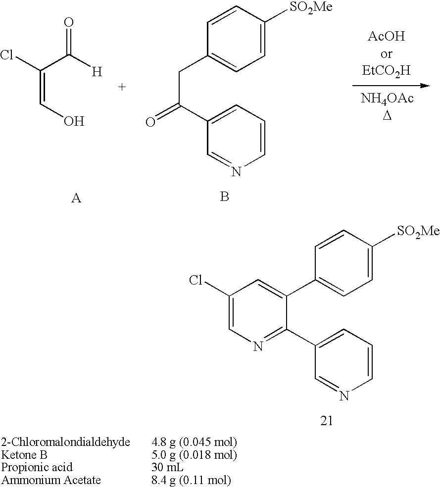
C1=CC([SO2Me])=CC=C1CC(=O)C1=CC=CN=C1.B.C(=CO)(C([H])=O)Cl.C1=CC([SO2Me])=CC=C1C1=CC(Cl)=CN=C1C1=CC=CN=C1
